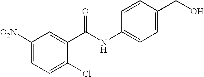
C1([O2N])=CC=C(Cl)C(C(NC2=CC=C(CO)C=C2)=O)=C1
